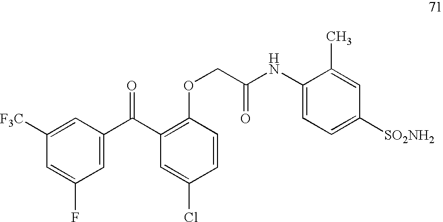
C1([F3C])=CC(C(C2=C(OCC(NC3=CC=C([SO2NH2])C=C3C)=O)C=CC(Cl)=C2)=O)=CC(F)=C1
